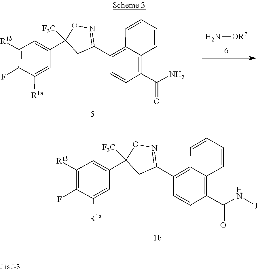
C1(C(=O)N[J])=C2C(=C(C3=NOC(C4=CC([R1b])=C(F)C([R1a])=C4)([F3C])C3)C=C1)C=CC=C2.N[OR7].C1(C(=O)N)=C2C(=C(C3=NOC(C4=CC([R1b])=C(F)C([R1a])=C4)([F3C])C3)C=C1)C=CC=C2
